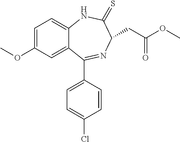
C1=C(OC)C=C2C(=C1)NC(=S)C(CC(OC)=O)N=C2C1=CC=C(Cl)C=C1
